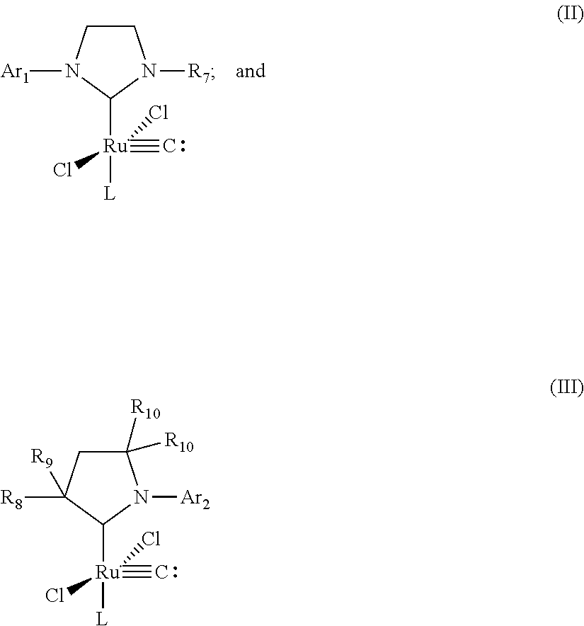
C1CN([Ar1])C([Ru]([L])(Cl)(#C)Cl)N1[R7].C1([R10])([R10])CC([R8])([R9])C([Ru]([L])(Cl)(#C)Cl)N1[Ar2]
